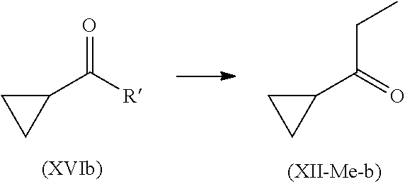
C(C(C1CC1)=O)C.C(C1CC1)([R])=O
